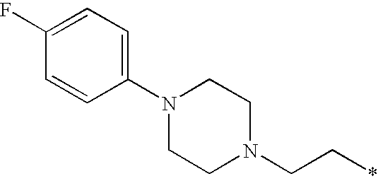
C1(N2CCN(CC*)CC2)=CC=C(F)C=C1
